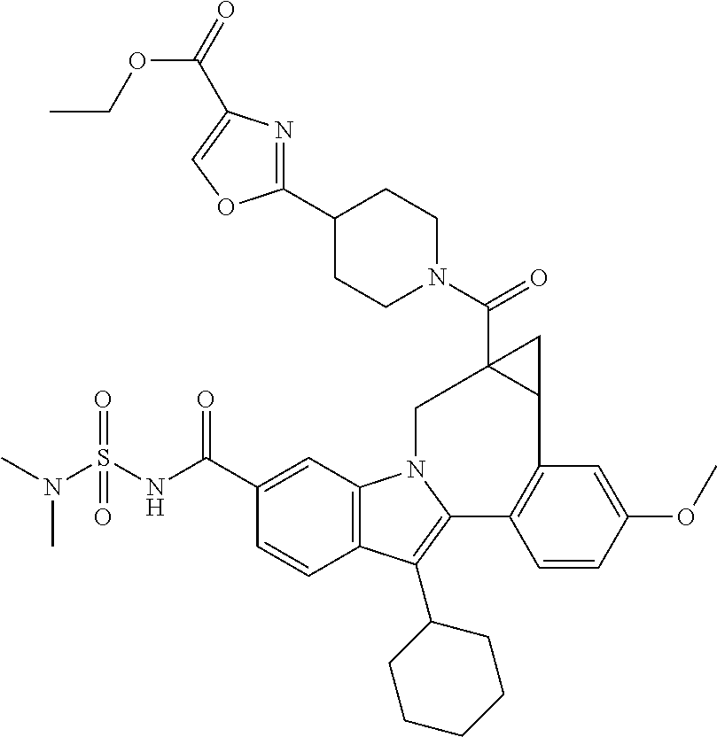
C12=C(C=C(C(NS(N(C)C)(=O)=O)=O)C=C1)N1C(=C2C2CCCCC2)C2=C(C=C(OC)C=C2)C2CC2(C(=O)N2CCC(C3=NC(C(=O)OCC)=CO3)CC2)C1
